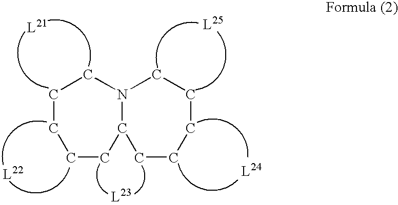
N12C(CCCCC1)CCCCC2
